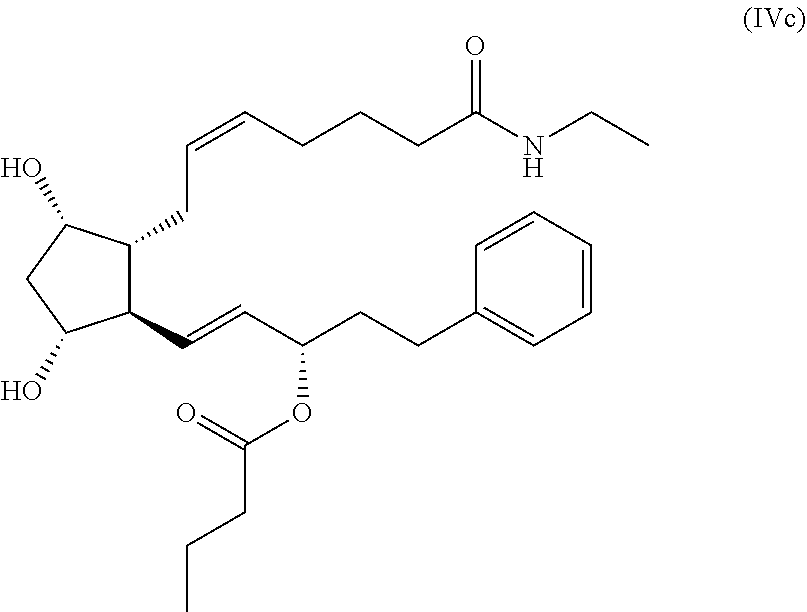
C(=CCCCC(NCC)=O)CC1C(C=CC(CCC2=CC=CC=C2)OC(=O)CCC)C(O)CC1O
